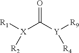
[R1][X](C([Y]([R9])[R4])=O)[R2]
